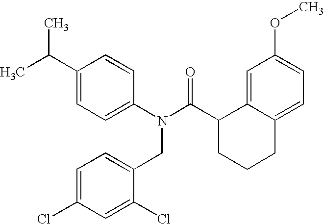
C1(C(C)C)=CC=C(N(C(C2CCCC3=CC=C(OC)C=C23)=O)CC2=CC=C(Cl)C=C2Cl)C=C1
